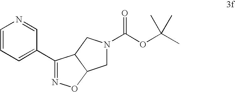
C1=CC=C(C2=NOC3C2CN(C(OC(C)(C)C)=O)C3)C=N1
